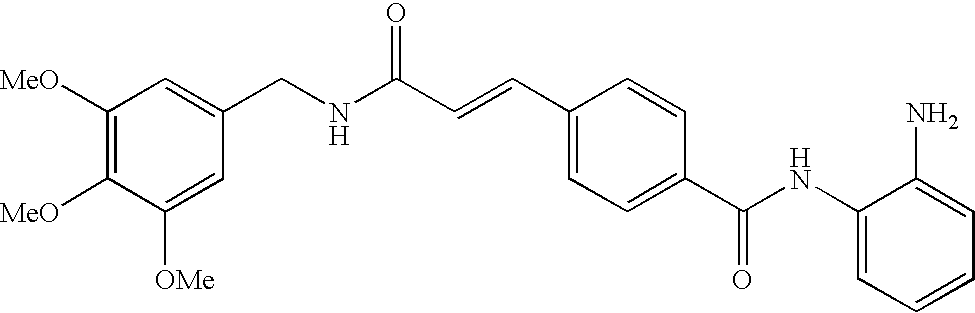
C(C=CC1=CC=C(C(NC2=CC=CC=C2N)=O)C=C1)(NCC1=CC([MeO])=C([MeO])C([OMe])=C1)=O
